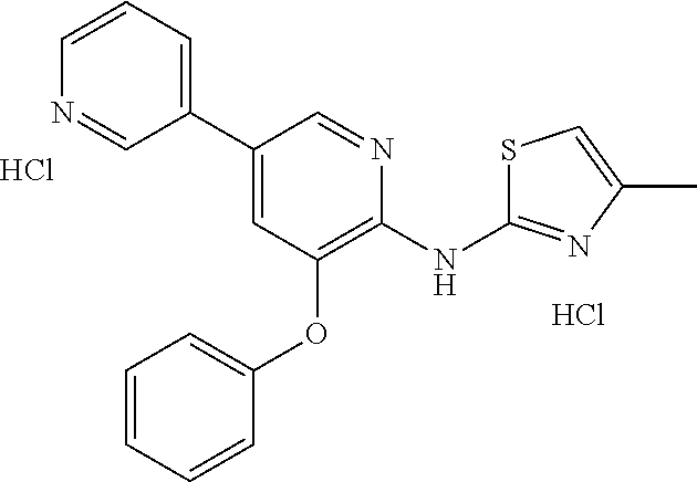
C1=CC=CC(OC2=C(NC3=NC(C)=CS3)N=CC(C3=CC=CN=C3)=C2)=C1.Cl.Cl
